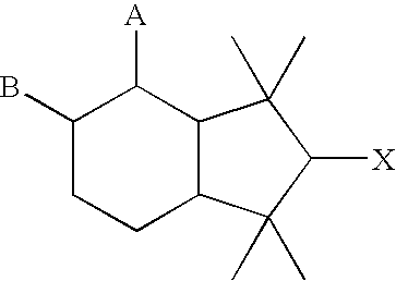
C1(B)CCC2C(C1[A])C(C)(C)C([X])C2(C)C
